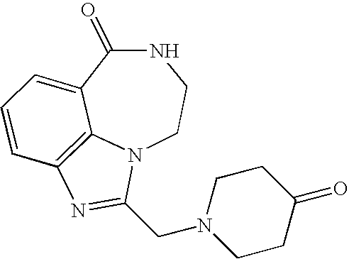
C1(=O)C2=CC=CC3=C2N(CCN1)C(CN1CCC(=O)CC1)=N3
